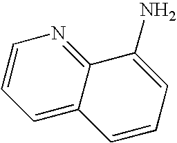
C1=CC=C2C(=N1)C(N)=CC=C2
